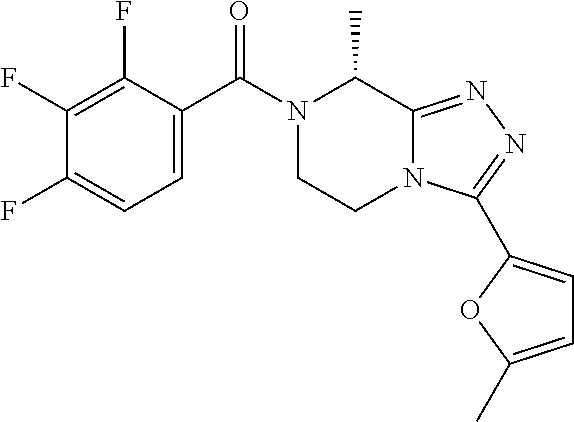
C1=C(C(N2CCN3C(=NN=C3C3=CC=C(C)O3)C2C)=O)C(F)=C(F)C(F)=C1
